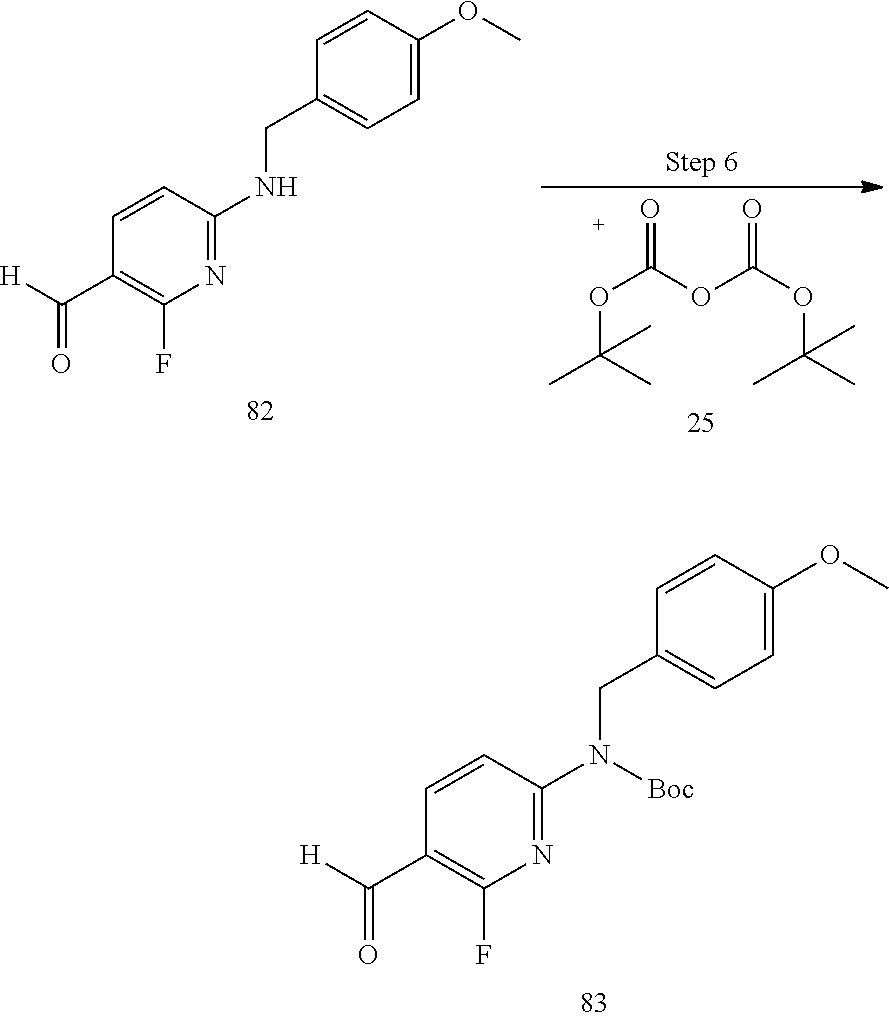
N1=C(N(CC2=CC=C(OC)C=C2)[Boc])C=CC(C([H])=O)=C1F.N1=C(NCC2=CC=C(OC)C=C2)C=CC(C([H])=O)=C1F.O=C(OC(OC(C)(C)C)=O)OC(C)(C)C
